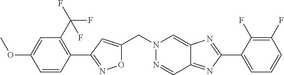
O1C(CN2N=CC3=NC(C4=CC=CC(F)=C4F)=NC3=C2)=CC(C2=C(C(F)(F)F)C=C(OC)C=C2)=N1
